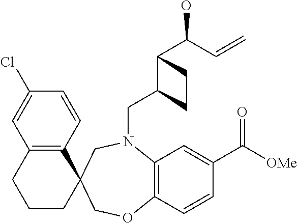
N1(CC2C(C(O)C=C)CC2)C2=C(C=CC(C(=O)[OMe])=C2)OCC2(C3=C(C=C(Cl)C=C3)CCC2)C1
